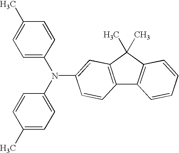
C1=C(N(C2=CC=C(C)C=C2)C2=CC3=C(C4=C(C3(C)C)C=CC=C4)C=C2)C=CC(C)=C1
